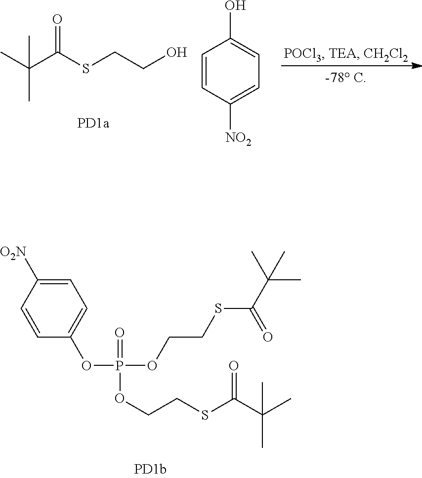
CC(C(SCCO)=O)(C)C.C1=CC([NO2])=CC=C1O.CC(C(SCCOP(=O)(OCCSC(=O)C(C)(C)C)OC1=CC=C([O2N])C=C1)=O)(C)C
